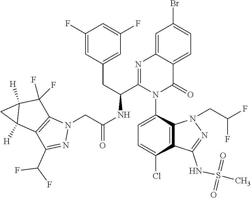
C1=C(N2C(=O)C3=CC=C(Br)C=C3N=C2C(CC2=CC(F)=CC(F)=C2)NC(=O)CN2C3=C(C(C(F)F)=N2)C2([H])C([H])(C3(F)F)C2)C2=C(C(Cl)=C1)C(NS(C)(=O)=O)=NN2CC(F)F
